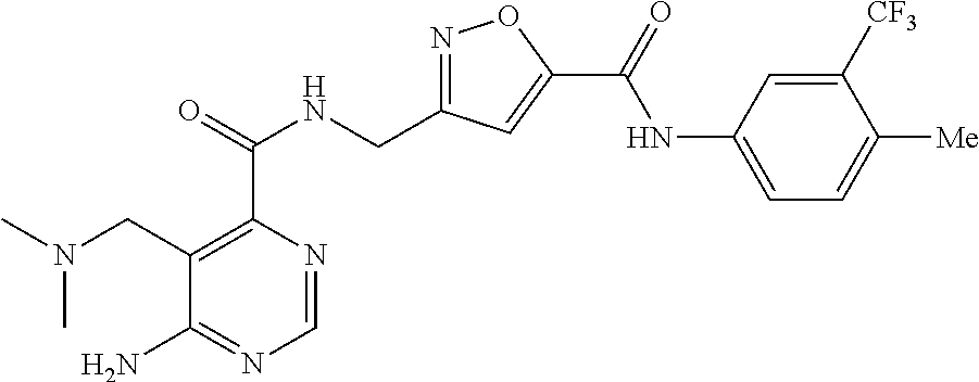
C1=NC(C(=O)NCC2=NOC(C(=O)NC3=CC=C([Me])C([CF3])=C3)=C2)=C(CN(C)C)C(N)=N1
